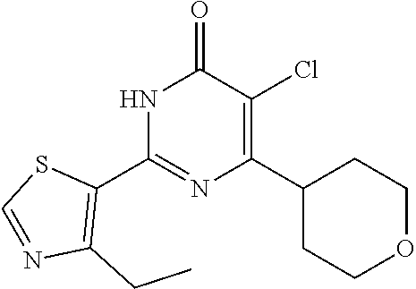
N1C(C2=C(CC)N=CS2)=NC(C2CCOCC2)=C(Cl)C1=O
